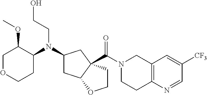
C1OCCC(N(C2CC3C(C(N4CCC5=C(C4)C=C([CF3])C=N5)=O)(C2)CCO3)CCO)C1OC
